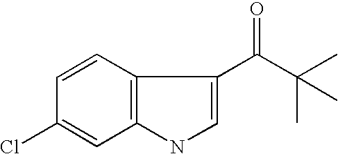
C12=C(C=CC(Cl)=C1)C(C(C(C)(C)C)=O)=CN2
